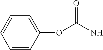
C1(OC(N)=O)=CC=CC=C1
